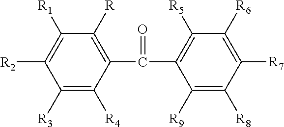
C1([R3])=C([R4])C(C(=O)C2=C([R5])C([R6])=C([R7])C([R8])=C2[R9])=C([R])C([R1])=C1[R2]
